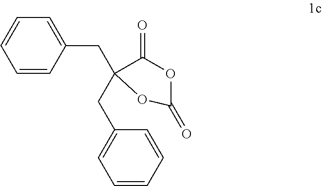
C1(CC2=CC=CC=C2)(CC2=CC=CC=C2)C(=O)OC(=O)O1
